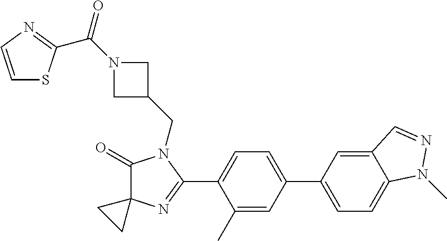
C1(=O)C2(N=C(C3=CC=C(C4=CC=C5C(=C4)C=NN5C)C=C3C)N1CC1CN(C(=O)C3=NC=CS3)C1)CC2
